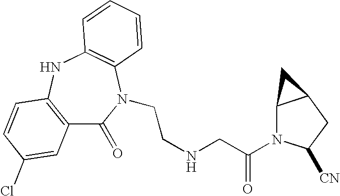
C12=C(NC3=C(N(CCNCC(=O)N4C5C(CC4[CN])C5)C1=O)C=CC=C3)C=CC(Cl)=C2
